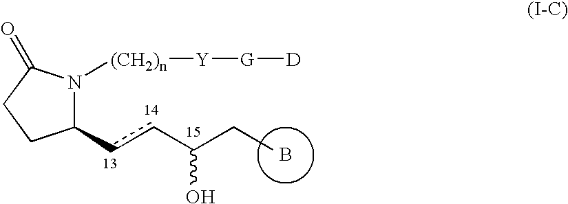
B.C1(ccC(O)CC)N([(CH2)n][Y][G][D])C(=O)CC1
